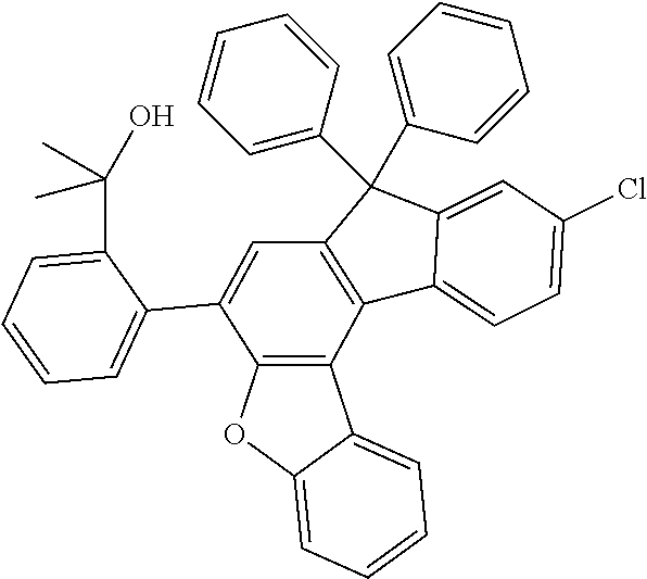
C1=C(Cl)C=C2C(=C1)C1=C(C2(C2=CC=CC=C2)C2=CC=CC=C2)C=C(C2=CC=CC=C2C(O)(C)C)C2=C1C1=CC=CC=C1O2
